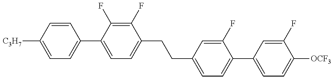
C1=C([C3H7])C=CC(C2=CC=C(CCC3=CC=C(C4=CC=C([OCF3])C(F)=C4)C(F)=C3)C(F)=C2F)=C1
